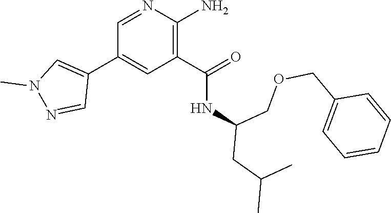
C1(C(NC(COCC2=CC=CC=C2)CC(C)C)=O)=C(N)N=CC(C2=CN(C)N=C2)=C1
